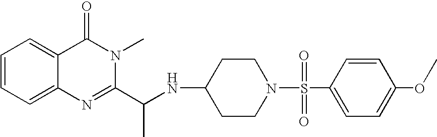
C1=CC=C2C(=C1)C(=O)N(C)C(C(NC1CCN(S(C3=CC=C(OC)C=C3)(=O)=O)CC1)C)=N2
